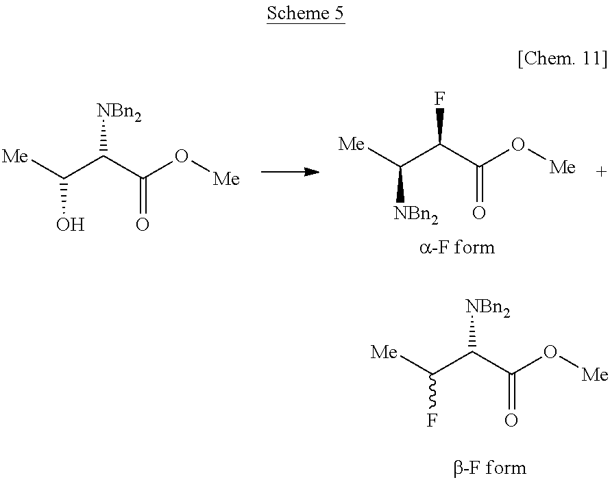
C(C(C(O[Me])=O)[NBn2])([Me])F.C(C(C(O[Me])=O)[NBn2])(O)[Me].C(C(C(O[Me])=O)F)([NBn2])[Me]
